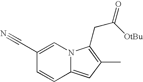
C1(C#N)=CN2C(=CC(C)=C2CC(=O)[OtBu])C=C1
